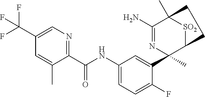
C1(C(F)(F)F)=CN=C(C(NC2=CC=C(F)C(C3(C)N=C(N)C4(C)[SO2]C3CC4)=C2)=O)C(C)=C1
